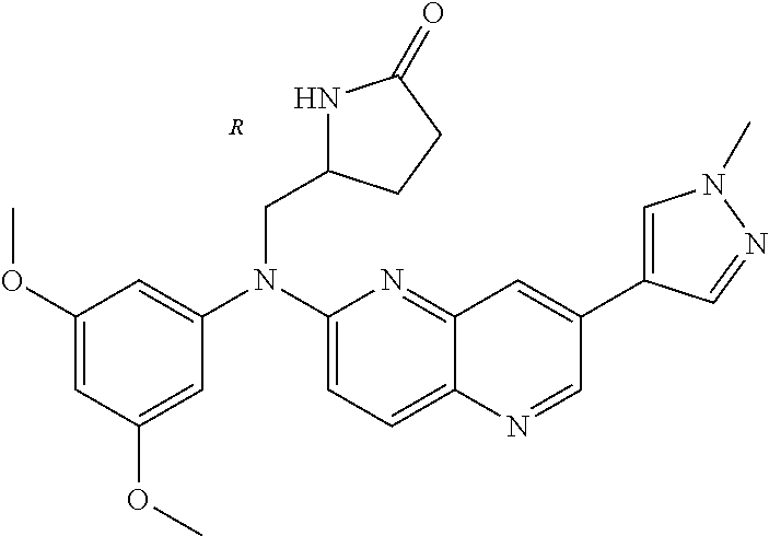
C1(OC)=CC(OC)=CC(N(C2=CC=C3C(=N2)C=C(C2=CN(C)N=C2)C=N3)CC2NC(=O)CC2)=C1.[R]
